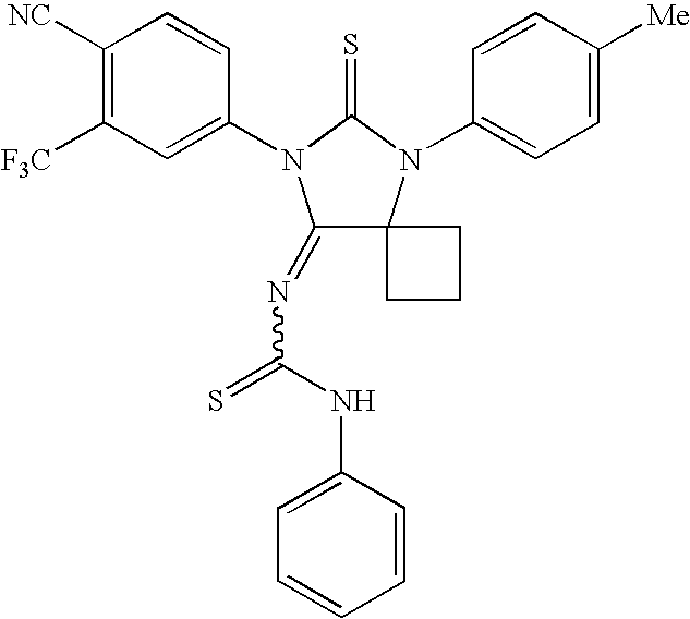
C1([NC])=C([F3C])C=C(N2C(=NC(=S)NC3=CC=CC=C3)C3(N(C4=CC=C([Me])C=C4)C2=S)CCC3)C=C1
